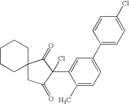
C12(CC(=O)C(C3=CC(C4=CC=C(Cl)C=C4)=CC=C3C)(Cl)C1=O)CCCCC2
